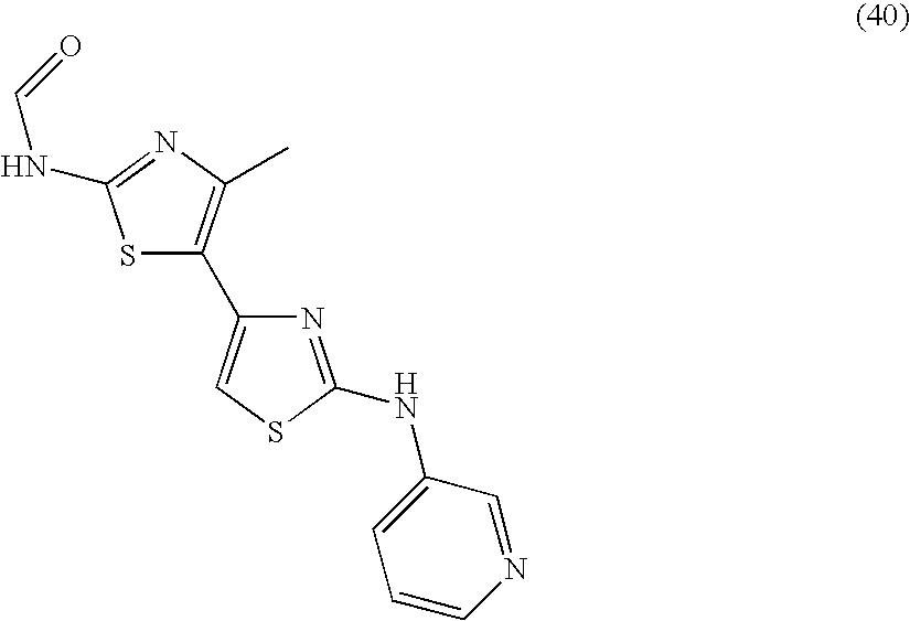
S1C(C2=CSC(NC3=CC=CN=C3)=N2)=C(C)N=C1NC=O
